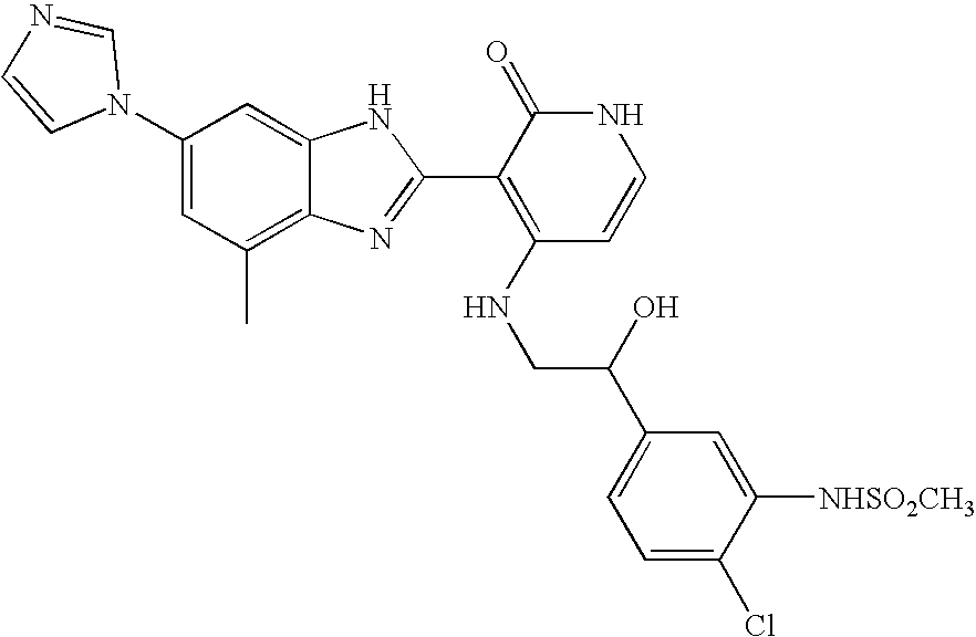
C1(C)=C2C(=CC(N3C=NC=C3)=C1)NC(C1=C(NCC(C3=CC=C(Cl)C([NHSO2CH3])=C3)O)C=CNC1=O)=N2
